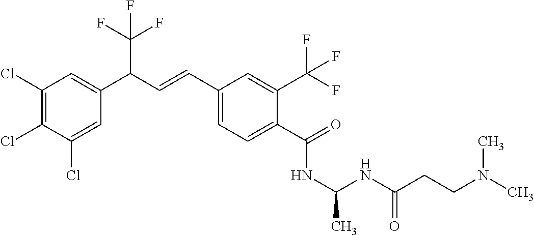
C1(Cl)=C(Cl)C(Cl)=CC(C(C=CC2=CC=C(C(=O)NC(NC(CCN(C)C)=O)C)C(C(F)(F)F)=C2)C(F)(F)F)=C1
